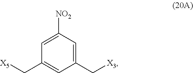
C1=C([NO2])C=C(C[X3])C=C1C[X5]
